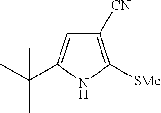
C1([CN])=C([SMe])NC(C(C)(C)C)=C1
